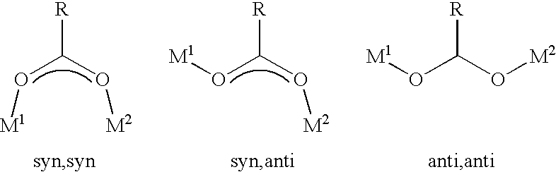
[R]C(O[M2])O[M1].[R]C(O[M2])O[M1].[R]C(O[M2])O[M1]
